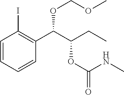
C1=CC=CC(C(C(CC)OC(=O)NC)OCOC)=C1I
